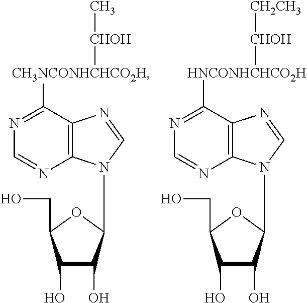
C1(O)C(O)C(N2C3=C(N=C2)C([CH3NCONHCHCO2H][CHOH]C)=NC=N3)OC1CO.C1(O)C(O)C(N2C3=C(N=C2)C([HNCONHCHCO2H][CHOH][CH2CH3])=NC=N3)OC1CO
